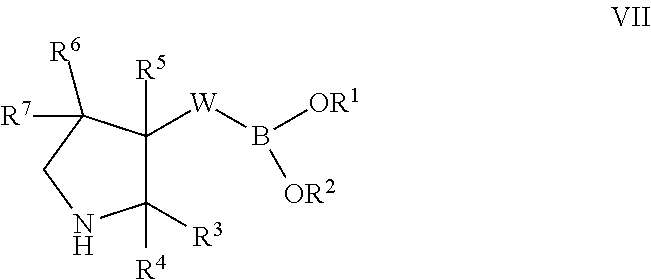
C1([R3])([R4])C([W]B([OR1])[OR2])([R5])C([R6])([R7])CN1
